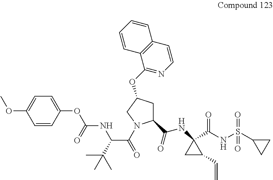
C(NC1(C(NS(=O)(=O)C2CC2)=O)CC1C=C)(=O)C1CC(OC2=NC=CC3=C2C=CC=C3)CN1C(C(NC(=O)OC1=CC=C(OC)C=C1)C(C)(C)C)=O
